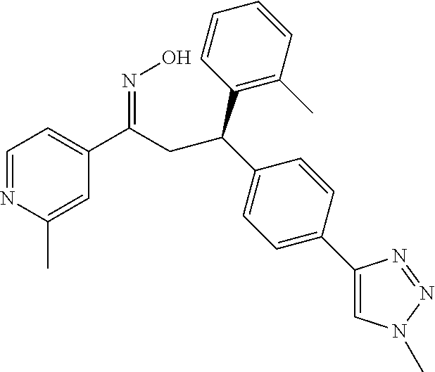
C1=NC(C)=CC(C(=NO)CC(C2=C(C)C=CC=C2)C2=CC=C(C3=CN(C)N=N3)C=C2)=C1
